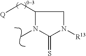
CN1C(C[Q])CN([R13])C1=S
